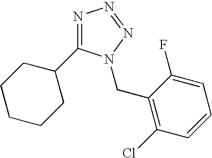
N1=C(C2CCCCC2)N(CC2=C(Cl)C=CC=C2F)N=N1
